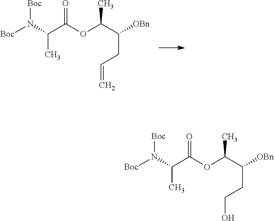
[OBn]C(C(OC(C(N([Boc])[Boc])C)=O)C)CC=C.[OBn]C(C(OC(C(N([Boc])[Boc])C)=O)C)CCO
